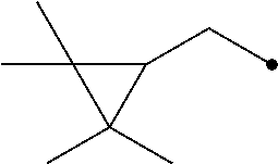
C1(CC)C(C)(C)C1(C)C
